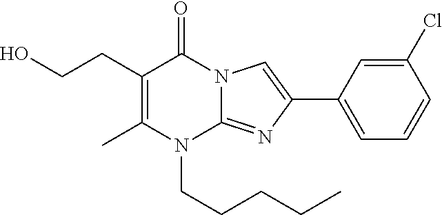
CC1=C(CCO)C(=O)N2C(=NC(C3=CC=CC(Cl)=C3)=C2)N1CCCCC
